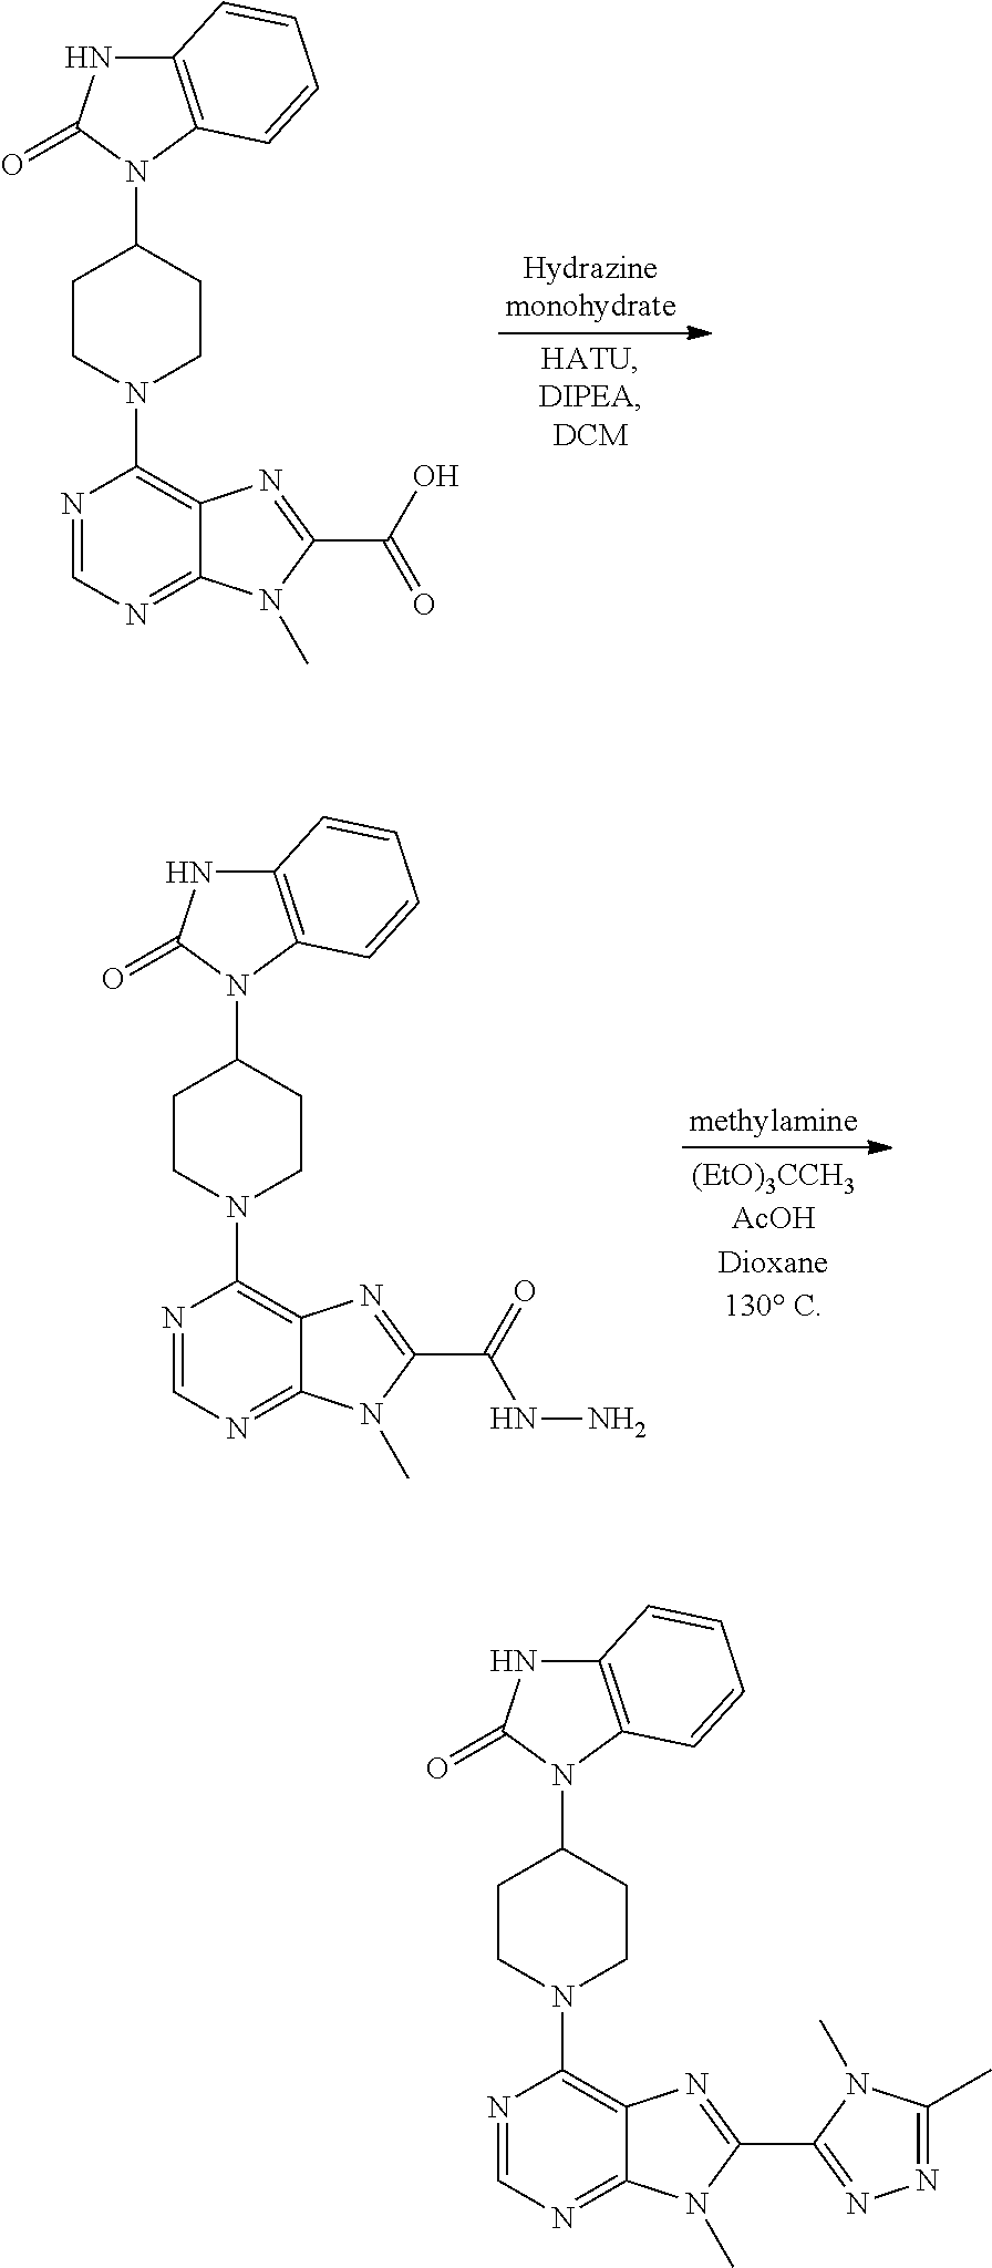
C12=C(N(C3CCN(C4=C5C(=NC=N4)N(C)C(C(O)=O)=N5)CC3)C(=O)N1)C=CC=C2.C12=C(N(C3CCN(C4=C5C(=NC=N4)N(C)C(C(=O)NN)=N5)CC3)C(=O)N1)C=CC=C2.C12=C(N(C3CCN(C4=C5C(=NC=N4)N(C)C(C4=NN=C(C)N4C)=N5)CC3)C(=O)N1)C=CC=C2
